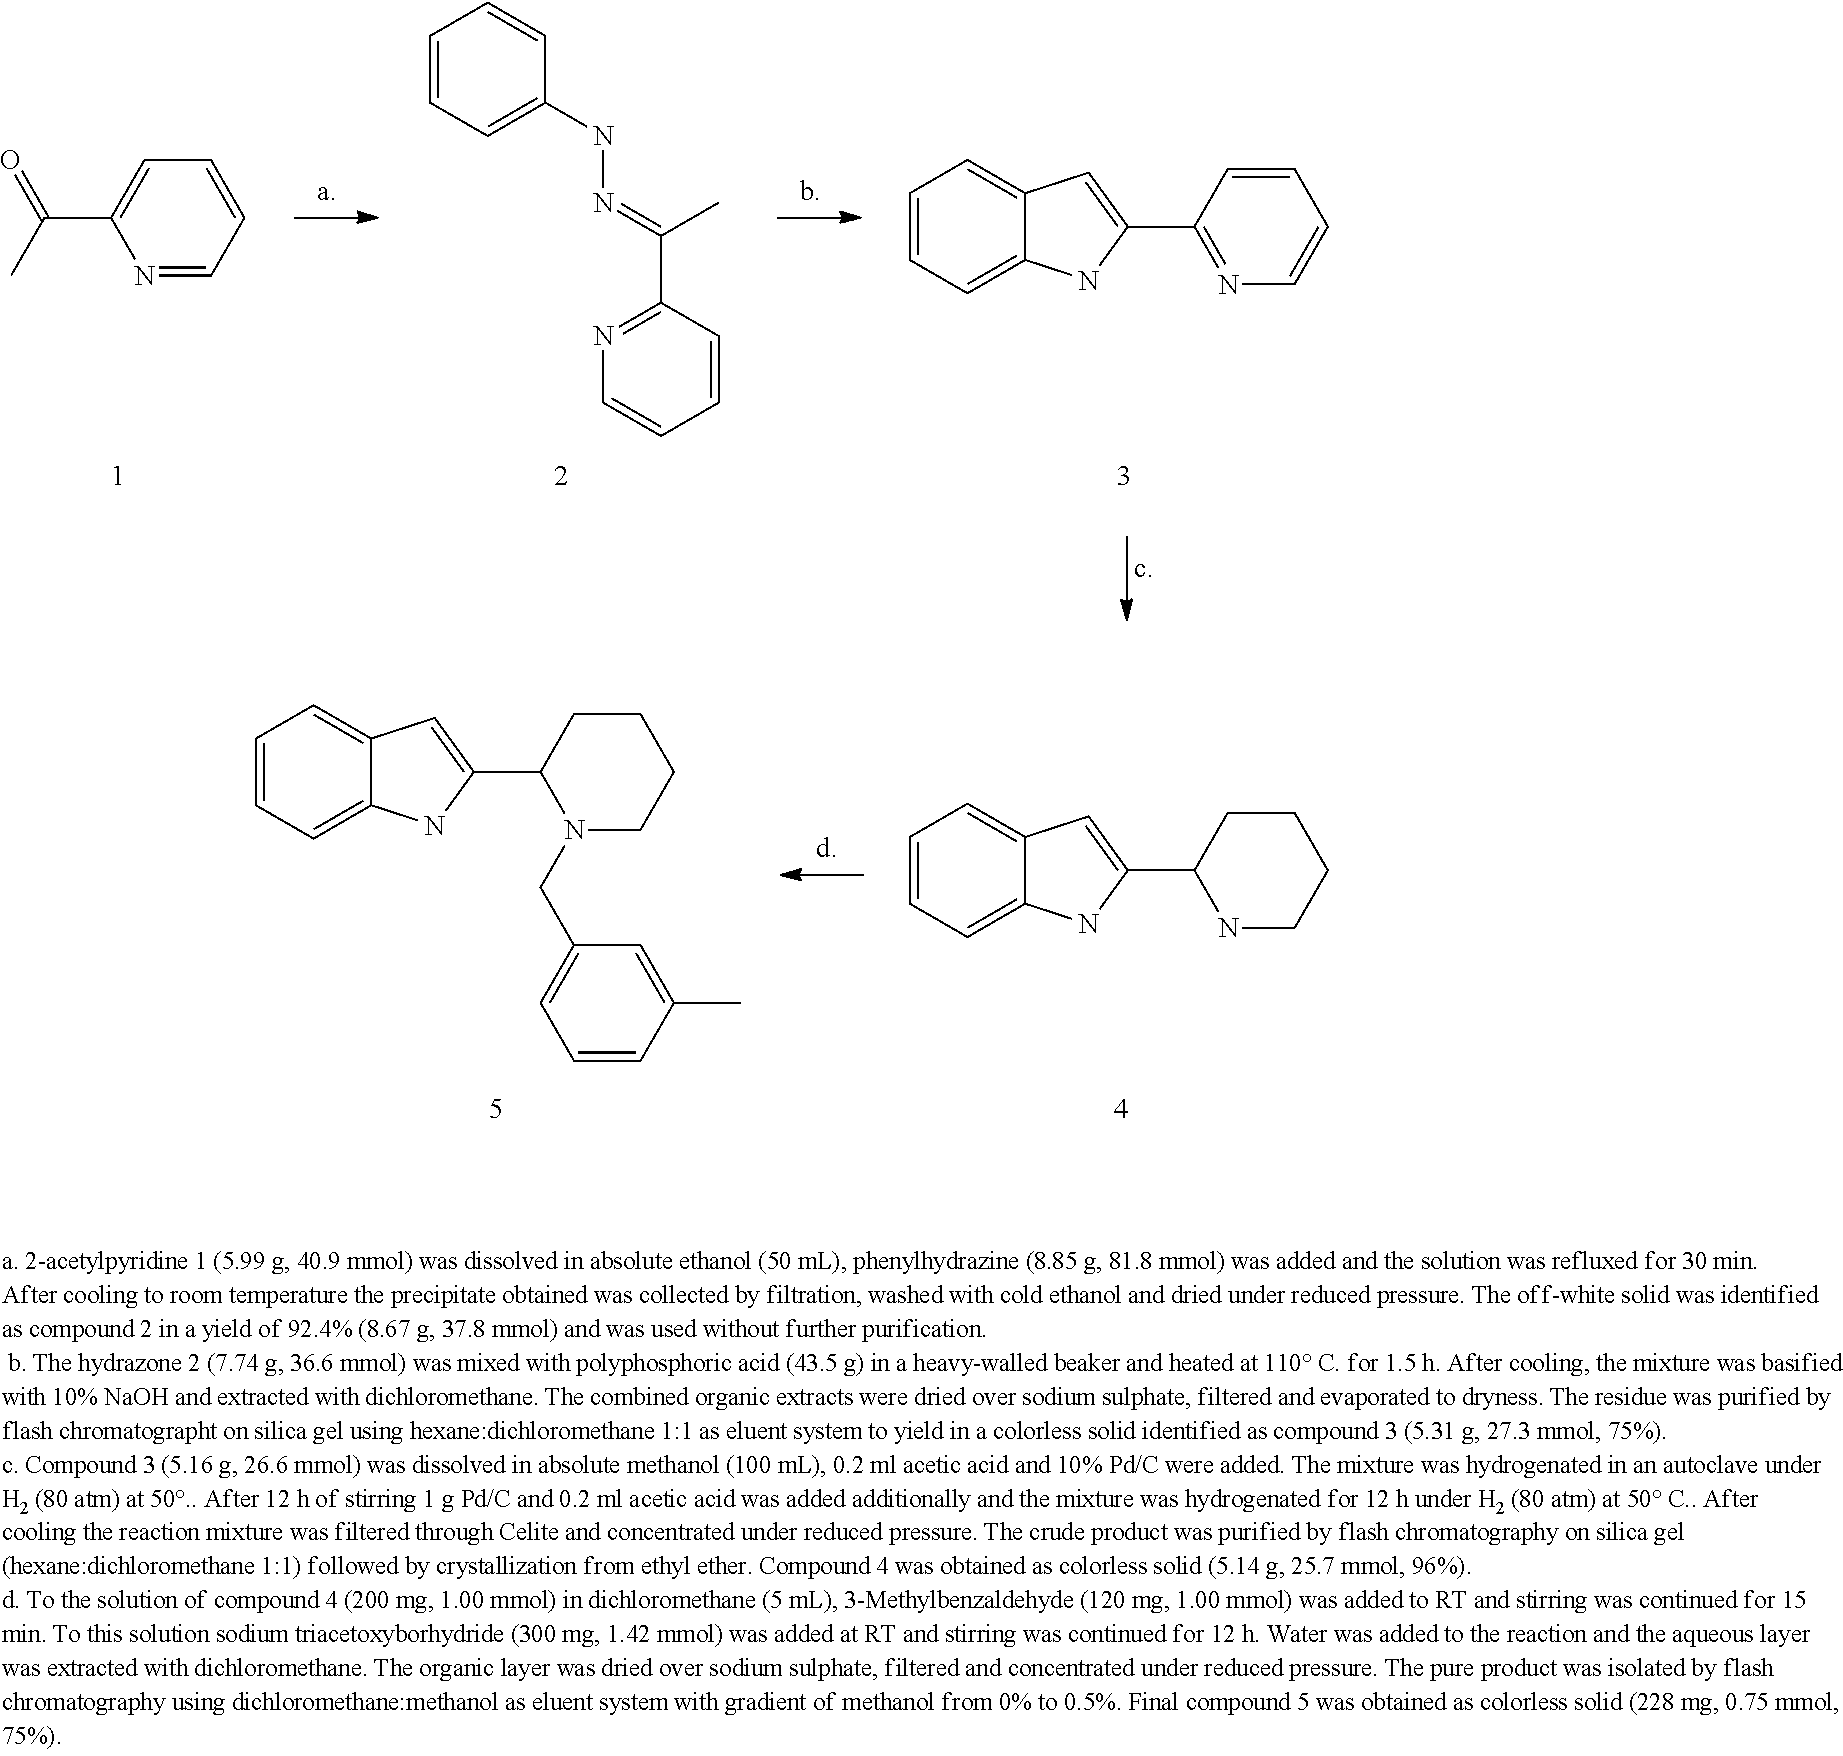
N1=CC=CC=C1C(C)=O.C1=CC=C(NN=C(C2=NC=CC=C2)C)C=C1.C1=CC=C2C(=C1)C=C(C1=NC=CC=C1)N2.C1=CC=C2C(=C1)C=C(C1NCCCC1)N2.C1=CC=C2C(=C1)C=C(C1N(CC3=CC=CC(C)=C3)CCCC1)N2
